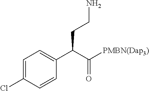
C1(C(CCN)C([PMBN(Dap3)])=O)=CC=C(Cl)C=C1
